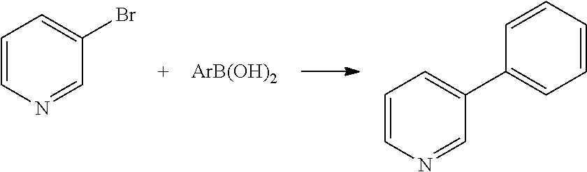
C1=CN=CC(Br)=C1.[ArB(OH)2].C1=CN=CC(C2=CC=CC=C2)=C1
